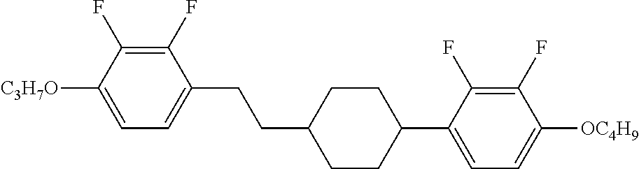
C1(F)=C(F)C([C3H7O])=CC=C1CCC1CCC(C2=CC=C([OC4H9])C(F)=C2F)CC1
